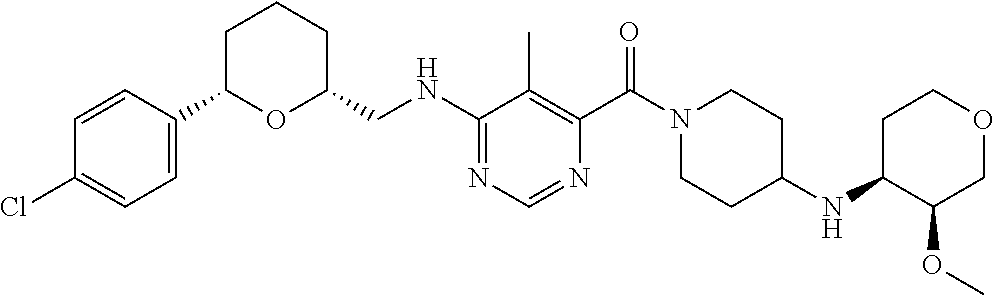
C1=C(C2OC(CNC3=NC=NC(C(N4CCC(NC5C(OC)COCC5)CC4)=O)=C3C)CCC2)C=CC(Cl)=C1
